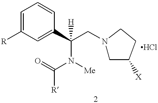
C1=C([R])C=C(C(CN2CC([X])CC2)(N(C(=O)[R])[Me])[H])C=C1
